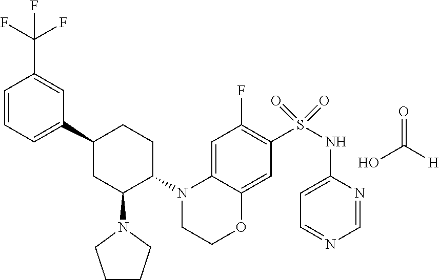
O=C([H])O.C1(C2CC(N3CCCC3)C(N3C4=CC(F)=C(S(NC5=CC=NC=N5)(=O)=O)C=C4OCC3)CC2)=CC=CC(C(F)(F)F)=C1
